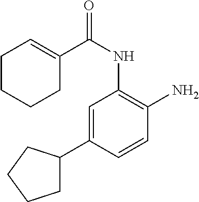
C1=C(C2CCCC2)C=CC(N)=C1NC(C1=CCCCC1)=O
